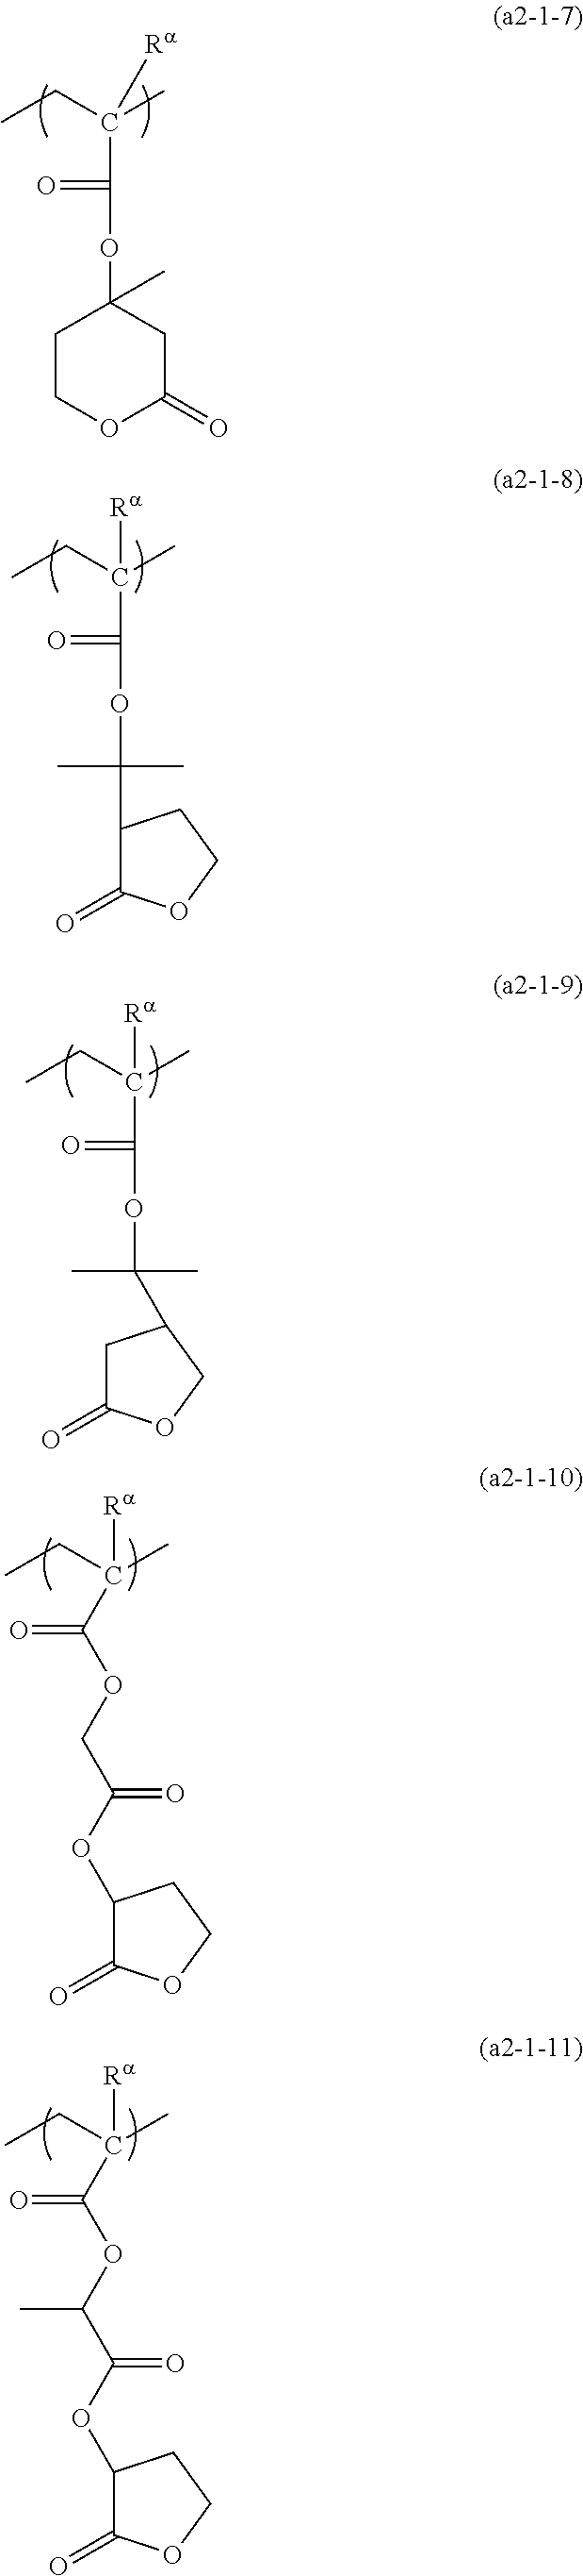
CCC(C)(C(=O)OC1(C)CCOC(=O)C1)[Ra].CCC(C)(C(=O)OC(C)(C)C1C(=O)OCC1)[Ra].CCC(C)(C(=O)OC(C)(C)C1CC(=O)OC1)[Ra].CCC(C)([Ra])C(=O)OCC(=O)OC1C(=O)OCC1.CCC(C)([Ra])C(=O)OC(C(=O)OC1C(=O)OCC1)C
